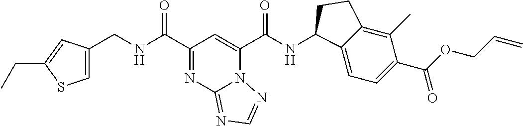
C1=C(CNC(C2=NC3=NC=NN3C(C(NC3C4=CC=C(C(OCC=C)=O)C(C)=C4CC3)=O)=C2)=O)C=C(CC)S1
